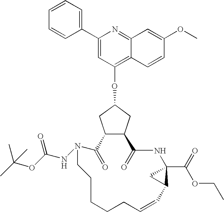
C1(C2=CC(OC3CC4C(C3)C(=O)N(NC(=O)OC(C)(C)C)CCCCCC=CC3C(C(OCC)=O)(NC4=O)C3)=C3C(=N2)C=C(OC)C=C3)=CC=CC=C1
